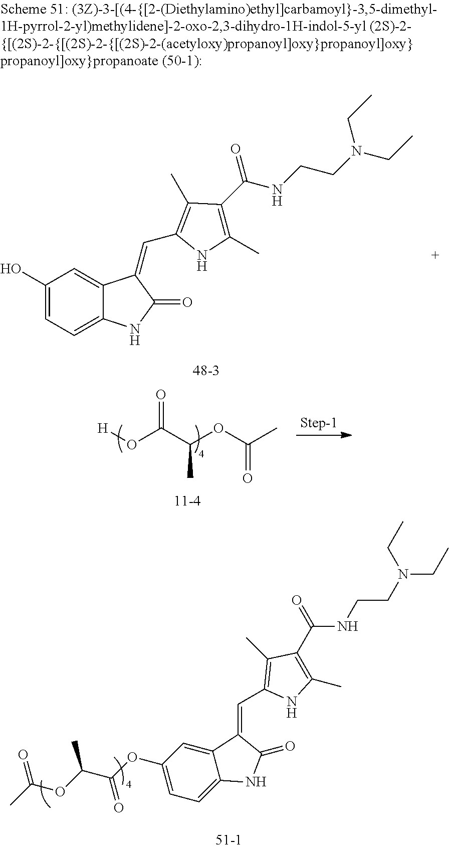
C1(OC(C(OC(C)=O)C)=O)=CC=C2C(=C1)C(=CC1=C(C)C(C(NCCN(CC)CC)=O)=C(C)N1)C(=O)N2.C1(O)=CC=C2C(=C1)C(=CC1=C(C)C(C(NCCN(CC)CC)=O)=C(C)N1)C(=O)N2.[H]OC(C(OC(C)=O)C)=O
